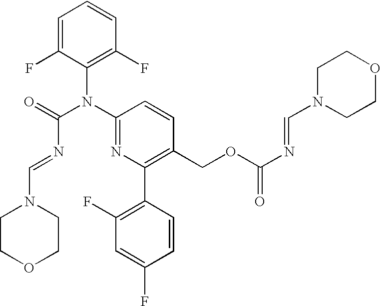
C1=C(F)C(N(C2=NC(C3=C(F)C=C(F)C=C3)=C(COC(N=CN3CCOCC3)=O)C=C2)C(=O)N=CN2CCOCC2)=C(F)C=C1
